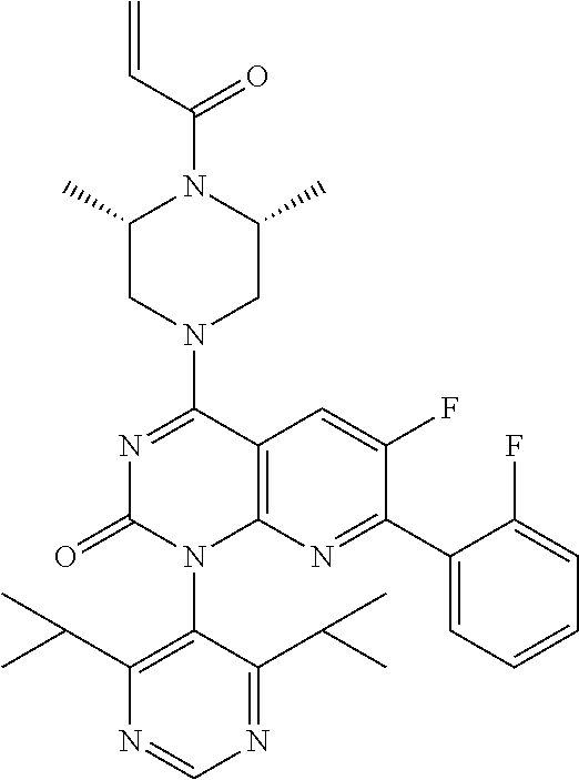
C12=C(N=C(C3=CC=CC=C3F)C(F)=C1)N(C1=C(C(C)C)N=CN=C1C(C)C)C(=O)N=C2N1CC(C)N(C(=O)C=C)C(C)C1
